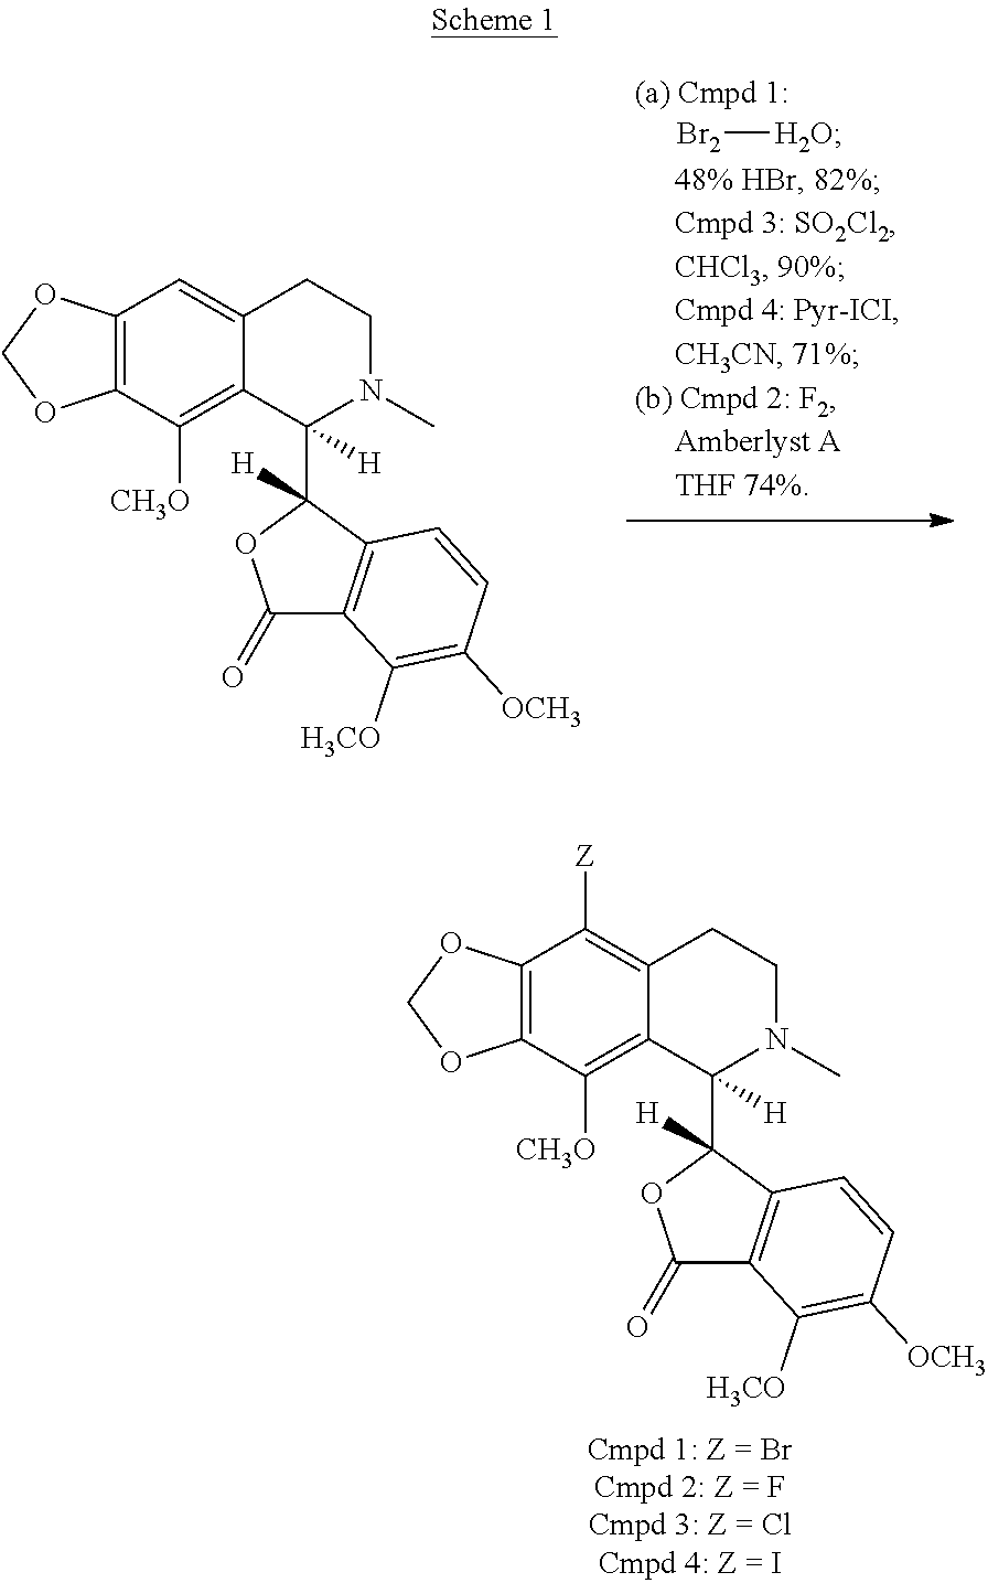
[Br2][H2O].C12=C(C([CH3O])=C3C(=C1)CCN(C)C3(C1([H])OC(=O)C3=C1C=CC([OCH3])=C3[H3CO])[H])OCO2.C12=C(C([CH3O])=C3C(=C1[Z])CCN(C)C3(C1([H])OC(=O)C3=C1C=CC([OCH3])=C3[H3CO])[H])OCO2
